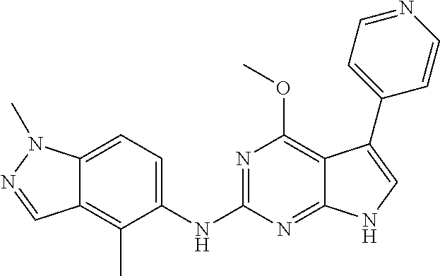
C12=CC=C(NC3=NC(OC)=C4C(=N3)NC=C4C3=CC=NC=C3)C(C)=C1C=NN2C
